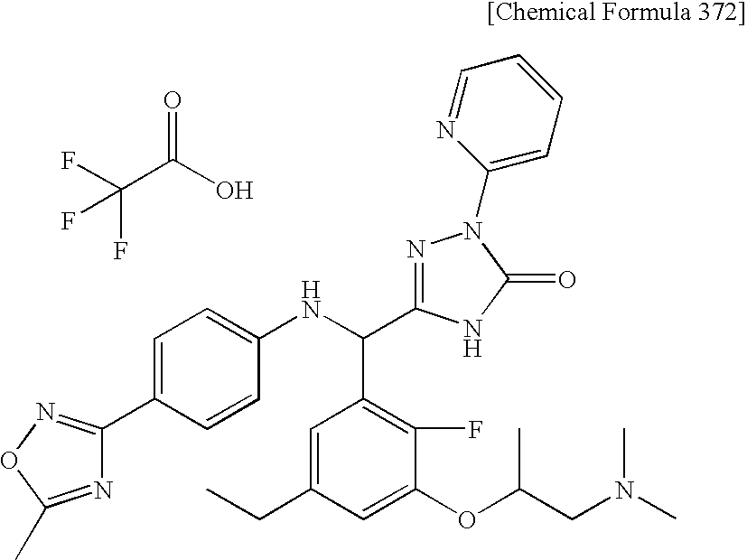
FC(C(O)=O)(F)F.C1=C(C2=NOC(C)=N2)C=CC(NC(C2=C(F)C(OC(CN(C)C)C)=CC(CC)=C2)C2=NN(C3=CC=CC=N3)C(=O)N2)=C1
